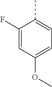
C1(F)=CC(OC)=CC=C1C
